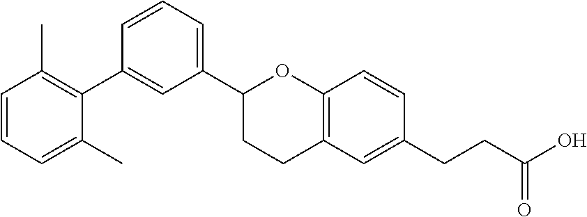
C1(C2CCC3=C(O2)C=CC(CCC(O)=O)=C3)=CC=CC(C2=C(C)C=CC=C2C)=C1
